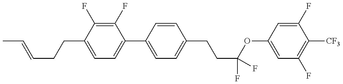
C1=C(CCC=CC)C(F)=C(F)C(C2=CC=C(CCC(OC3=CC(F)=C([CF3])C(F)=C3)(F)F)C=C2)=C1
